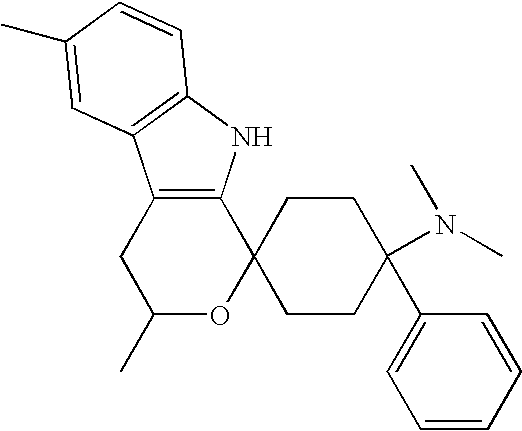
C12=C(NC3=C1C=C(C)C=C3)C1(OC(C)C2)CCC(C2=CC=CC=C2)(N(C)C)CC1
